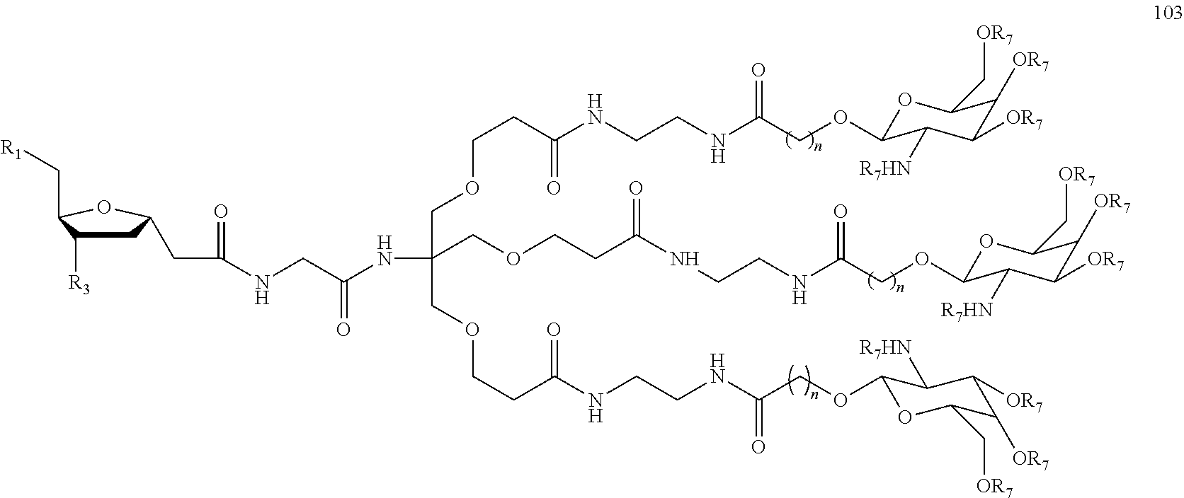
C1C([R3])C(C[R1])OC1CC(=O)NCC(NC(COCCC(NCCNC(COC1OC(C[OR7])C([OR7])C([OR7])C1[R7HN])=O)=O)(COCCC(NCCNC(COC1OC(C[OR7])C([OR7])C([OR7])C1[R7HN])=O)=O)COCCC(NCCNC(COC1OC(C[OR7])C([OR7])C([OR7])C1[R7HN])=O)=O)=O
